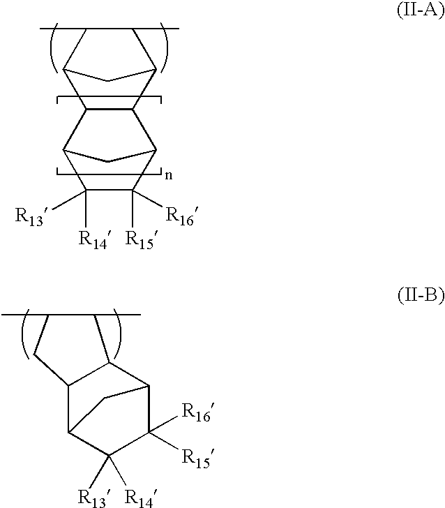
C1(C)C(C)C2C3C(C1C2)C1C([R15])([R16])C([R14])([R13])C3C1.C12C3C([R16])([R15])C([R13])([R14])C(C1CC(C)C2C)C3
